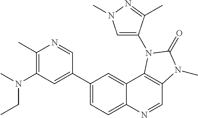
C1(C)=C(N(CC)C)C=C(C2=CC=C3C(=C2)C2=C(C=N3)N(C)C(=O)N2C2=CN(C)N=C2C)C=N1
